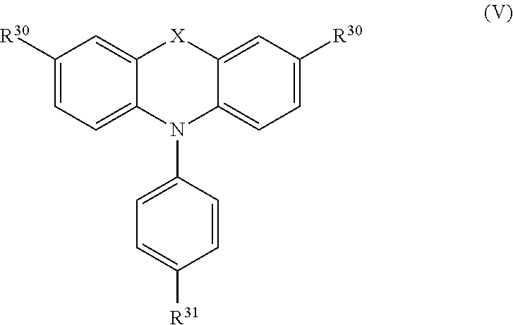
C1([R30])=CC=C2C(=C1)[X]C1=CC([R30])=CC=C1N2C1=CC=C([R31])C=C1
